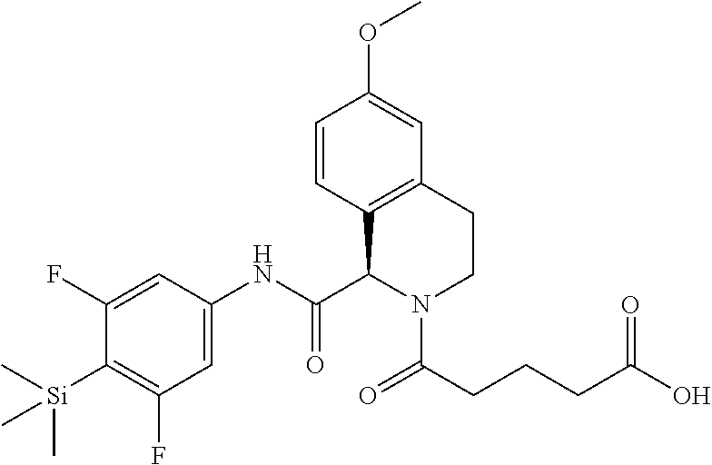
C1(F)=CC(NC(C2C3=C(CCN2C(=O)CCCC(O)=O)C=C(OC)C=C3)=O)=CC(F)=C1[Si](C)(C)C
